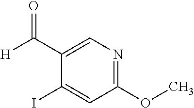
C1(I)=CC(OC)=NC=C1C([H])=O
